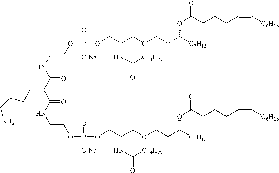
C(NC(C(C(NCCOP([O Na])(=O)OCC(COCCC([C7H15])OC(CCCC=C[C6H13])=O)NC(=O)[C13H27])=O)CCCCN)=O)COP(=O)([O Na])OCC(COCCC([C7H15])OC(=O)CCCC=C[C6H13])NC([C13H27])=O
